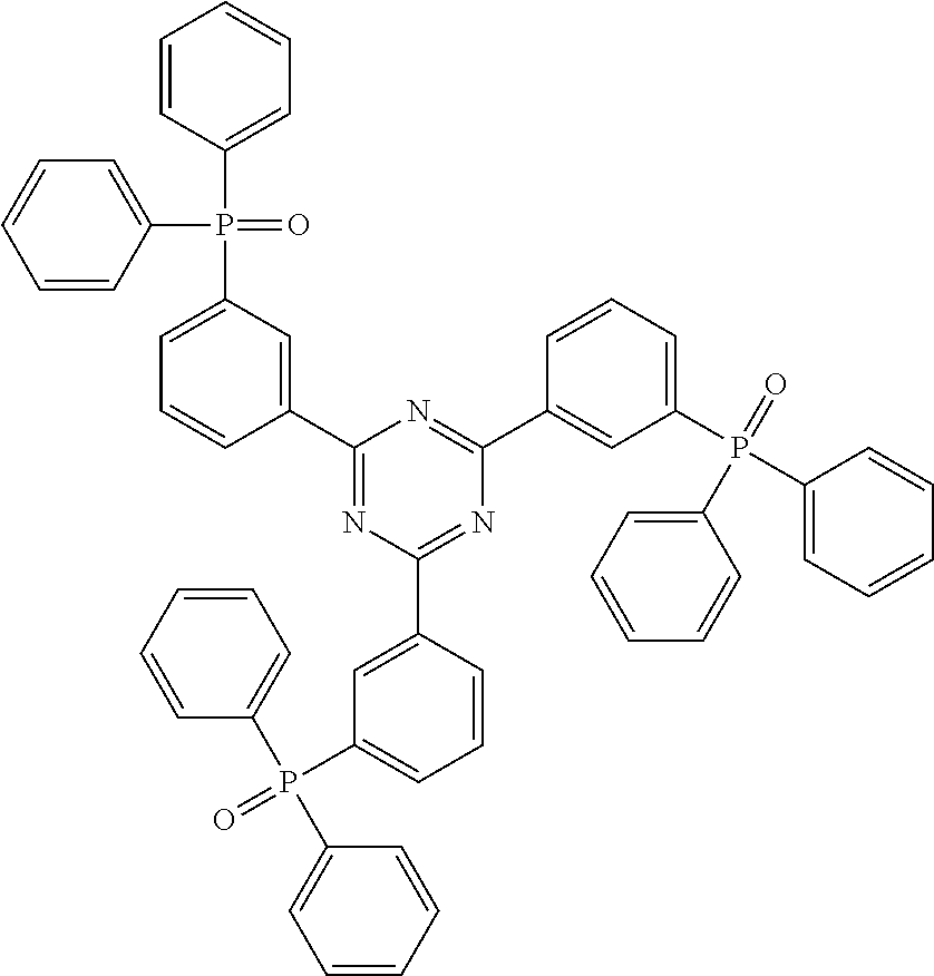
C1(P(C2=CC=CC(C3=NC(C4=CC(P(C5=CC=CC=C5)(=O)C5=CC=CC=C5)=CC=C4)=NC(C4=CC(P(=O)(C5=CC=CC=C5)C5=CC=CC=C5)=CC=C4)=N3)=C2)(=O)C2=CC=CC=C2)=CC=CC=C1
